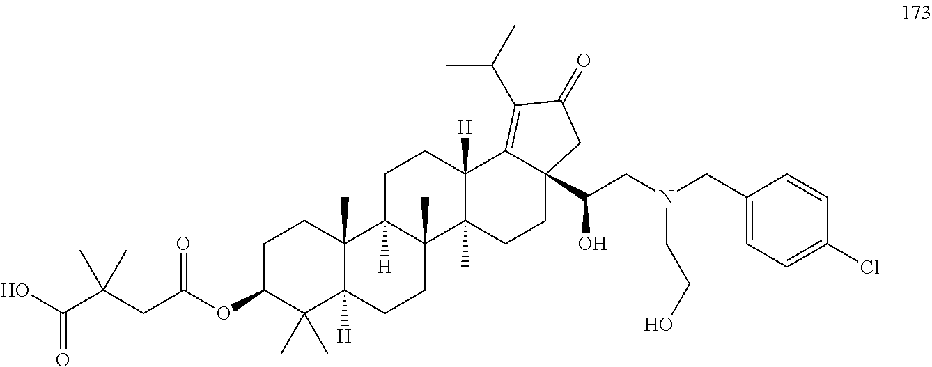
C1C(OC(CC(C(O)=O)(C)C)=O)C(C)(C)C2([H])C(C)(C1)C1([H])C(C)(CC2)C2(C)C([H])(CC1)C1=C(C(C)C)C(=O)CC1(C(CN(CC1=CC=C(Cl)C=C1)CCO)O)CC2
